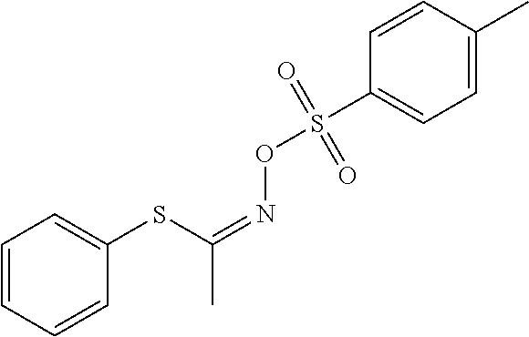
C1=CC=CC(SC(=NOS(C2=CC=C(C)C=C2)(=O)=O)C)=C1
